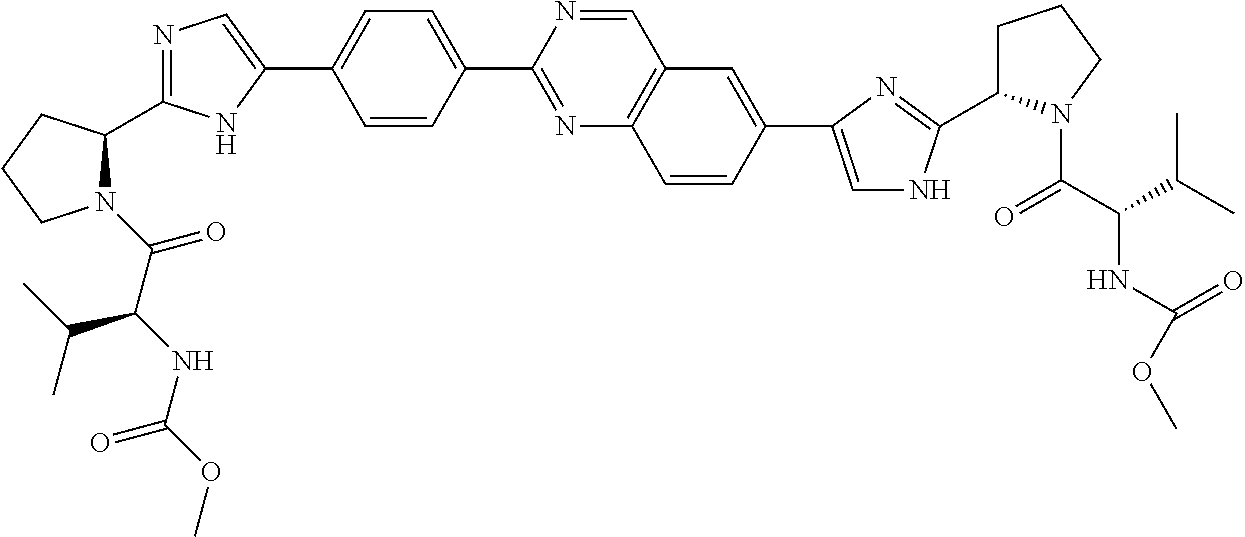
N1(C(C(NC(=O)OC)C(C)C)=O)C(C2=NC=C(C3=CC=C(C4=NC5=C(C=N4)C=C(C4=CNC(C6CCCN6C(C(C(C)C)NC(=O)OC)=O)=N4)C=C5)C=C3)N2)CCC1
